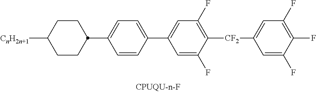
[CnH2n+1]C1CCC(C2=CC=C(C3=CC(F)=C([CF2]C4=CC(F)=C(F)C(F)=C4)C(F)=C3)C=C2)CC1
